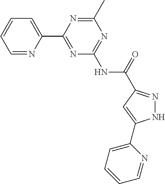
C1=NC(C2=NC(NC(=O)C3=NNC(C4=CC=CC=N4)=C3)=NC(C)=N2)=CC=C1
